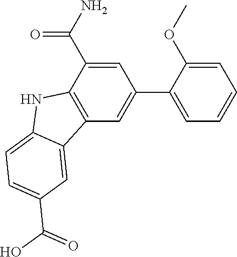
C1(C2=CC3=C(C(C(=O)N)=C2)NC2=CC=C(C(=O)O)C=C32)=CC=CC=C1OC
